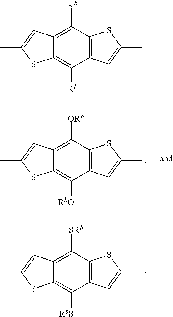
C12=C([Rb])C3=C(C([Rb])=C1SC(C)=C2)C=C(C)S3.C12=C([ORb])C3=C(C([RbO])=C1SC(C)=C2)C=C(C)S3.C12=C([SRb])C3=C(C([RbS])=C1SC(C)=C2)C=C(C)S3
